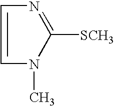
C1=CN=C([SCH3])N1C
